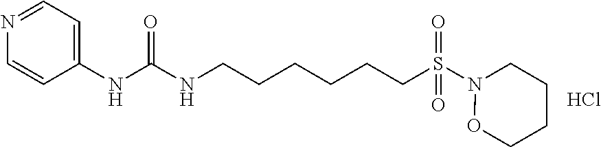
C1(NC(NCCCCCCS(N2CCCCO2)(=O)=O)=O)=CC=NC=C1.Cl
